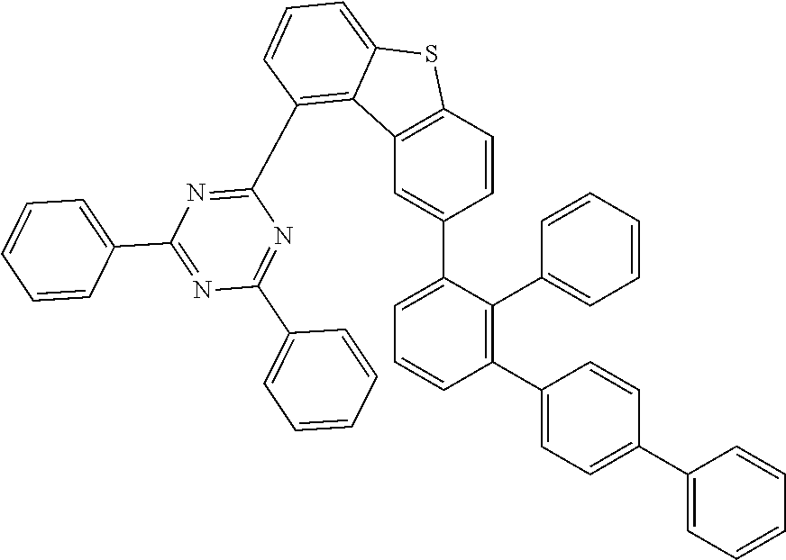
C1=C(C2=C(C3=CC=CC=C3)C(C3=CC4=C(C=C3)SC3=CC=CC(C5=NC(C6=CC=CC=C6)=NC(C6=CC=CC=C6)=N5)=C43)=CC=C2)C=CC(C2=CC=CC=C2)=C1
